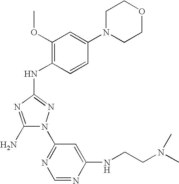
C1(N)=NC(NC2=C(OC)C=C(N3CCOCC3)C=C2)=NN1C1=NC=NC(NCCN(C)C)=C1
